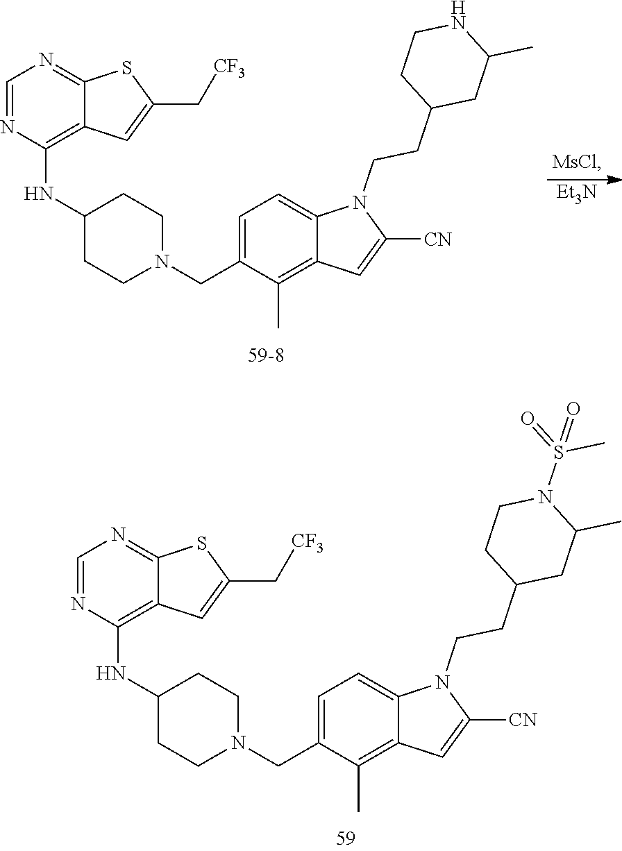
C1=C(CN2CCC(NC3=C4C(=NC=N3)SC(C[CF3])=C4)CC2)C(C)=C2C(=C1)N(CCC1CC(C)N(S(=O)(C)=O)CC1)C([CN])=C2.[Et3N].C1=C(CN2CCC(NC3=C4C(=NC=N3)SC(C[CF3])=C4)CC2)C(C)=C2C(=C1)N(CCC1CC(C)NCC1)C([CN])=C2
